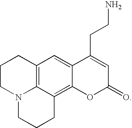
C12=C3C(=C4C(=C1)C(CCN)=CC(=O)O4)CCCN3CCC2
